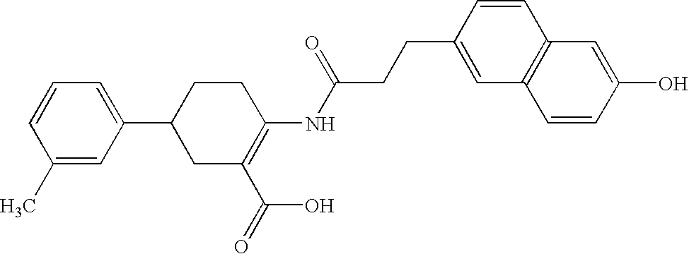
C1(C)=CC(C2CC(C(=O)O)=C(NC(CCC3=CC4=C(C=C3)C=C(O)C=C4)=O)CC2)=CC=C1
